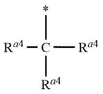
[Ra4]C([Ra4])([Ra4])*
